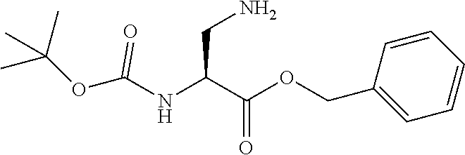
C(NC(C(OCC1=CC=CC=C1)=O)CN)(OC(C)(C)C)=O
